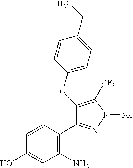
C1(O)=CC(N)=C(C2=NN([Me])C([CF3])=C2OC2=CC=C(CC)C=C2)C=C1
